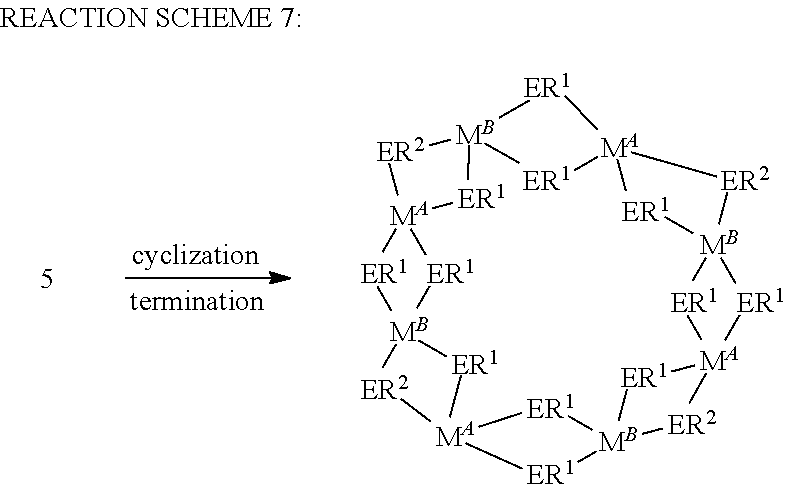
[ER2]1[MA]23[ER1][MB]4([ER1]2)[ER2][MA]2([ER1]4)[ER1][MB]4([ER1]2)[ER2][MA]2([ER1]4)[ER1][MB]4([ER1]2)[ER2][MA]2([ER1]4)[ER1][MB]1([ER1]2)[ER1]3
